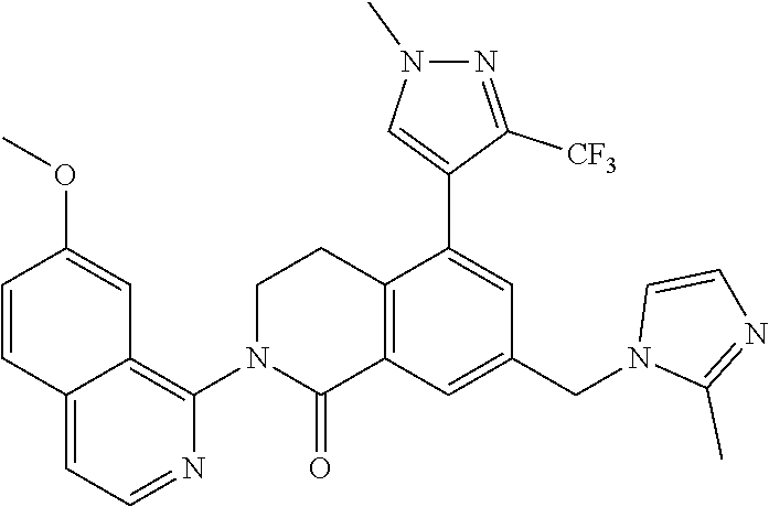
C1=CC2=CC=NC(N3C(=O)C4=C(CC3)C(C3=CN(C)N=C3[CF3])=CC(CN3C(C)=NC=C3)=C4)=C2C=C1OC
